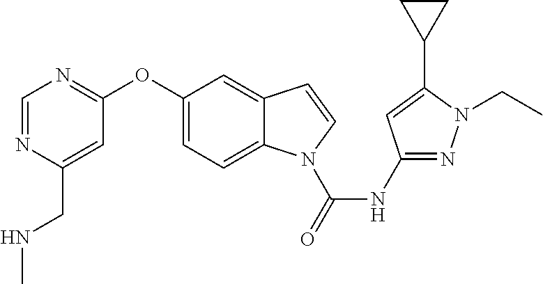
C1(OC2=NC=NC(CNC)=C2)=CC=C2C(=C1)C=CN2C(NC1=NN(CC)C(C2CC2)=C1)=O
